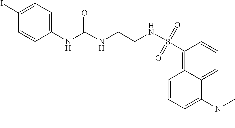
C12=CC=CC(S(NCCNC(NC3=CC=C(I)C=C3)=O)(=O)=O)=C1C=CC=C2N(C)C
